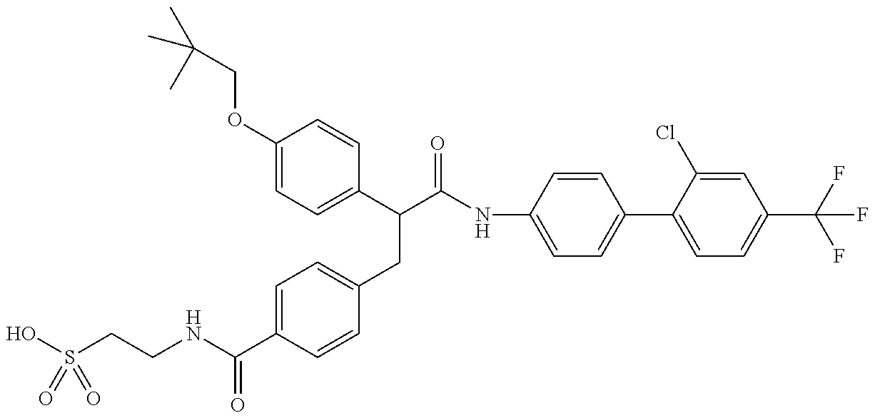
OS(CCNC(C1=CC=C(CC(C(=O)NC2=CC=C(C3=CC=C(C(F)(F)F)C=C3Cl)C=C2)C2=CC=C(OCC(C)(C)C)C=C2)C=C1)=O)(=O)=O
